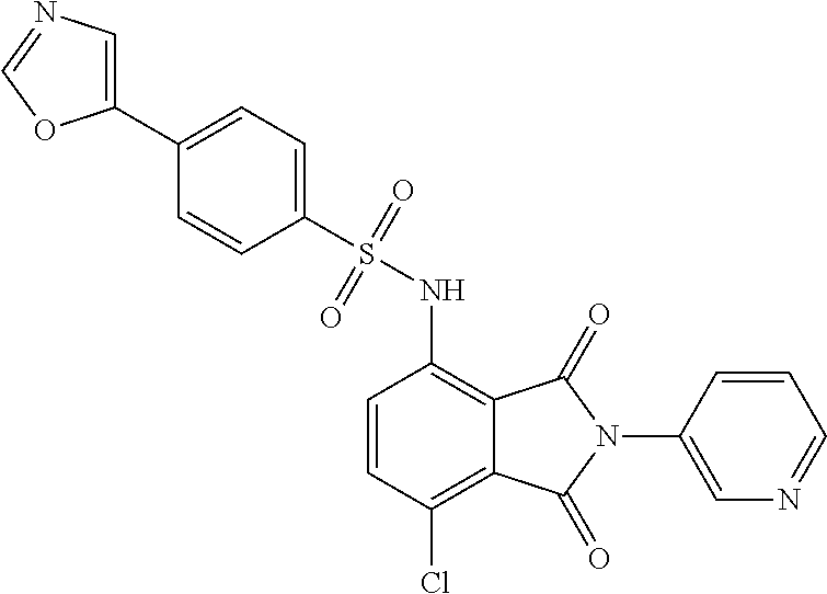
C1=CC(Cl)=C2C(=C1NS(C1=CC=C(C3=CN=CO3)C=C1)(=O)=O)C(=O)N(C1=CN=CC=C1)C2=O
